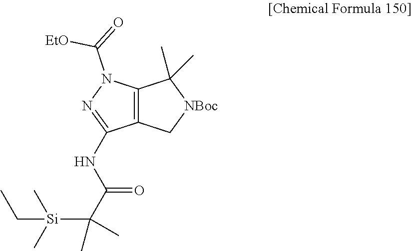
C12=C(C[NBoc]C1(C)C)C(NC(C([Si](CC)(C)C)(C)C)=O)=NN2C(=O)[EtO]
